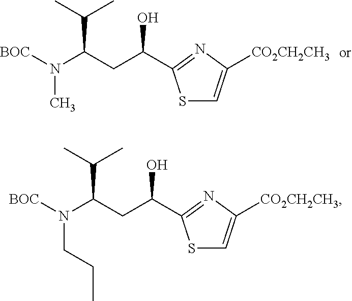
[BOC]N(C(CC(O)C1=NC([CO2CH2CH3])=CS1)C(C)C)C.[BOC]N(C(CC(O)C1=NC([CO2CH2CH3])=CS1)C(C)C)CCC
